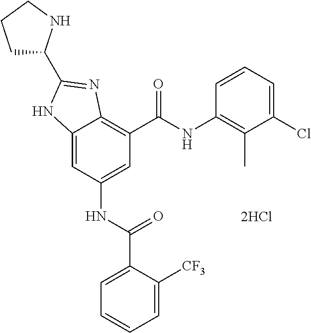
C12=CC(NC(C3=CC=CC=C3[CF3])=O)=CC(C(=O)NC3=C(C)C(Cl)=CC=C3)=C1N=C(C1CCCN1)N2.[2HCl]
